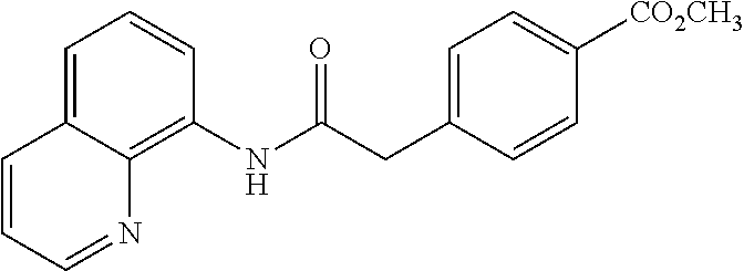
C1=C2C(=C(NC(CC3=CC=C([CO2CH3])C=C3)=O)C=C1)N=CC=C2
